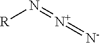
[R]N=[N+]=[N-]
